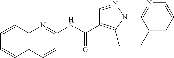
N(C(=O)C1=C(C)N(C2=NC=CC=C2C)N=C1)C1=NC2=C(C=C1)C=CC=C2
